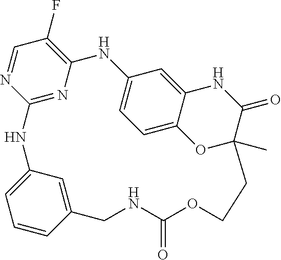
C12=NC(=C(F)C=N1)NC1=CC=C3C(=C1)NC(=O)C(C)(O3)CCOC(=O)NCC1=CC(=CC=C1)N2
